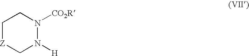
C1[Z]CN([H])N([CO2R])C1
